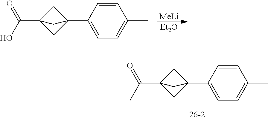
C1C2(C(O)=O)CC1(C1=CC=C(C)C=C1)C2.[MeLi].[Et2O].C1C2(C(C)=O)CC1(C1=CC=C(C)C=C1)C2
